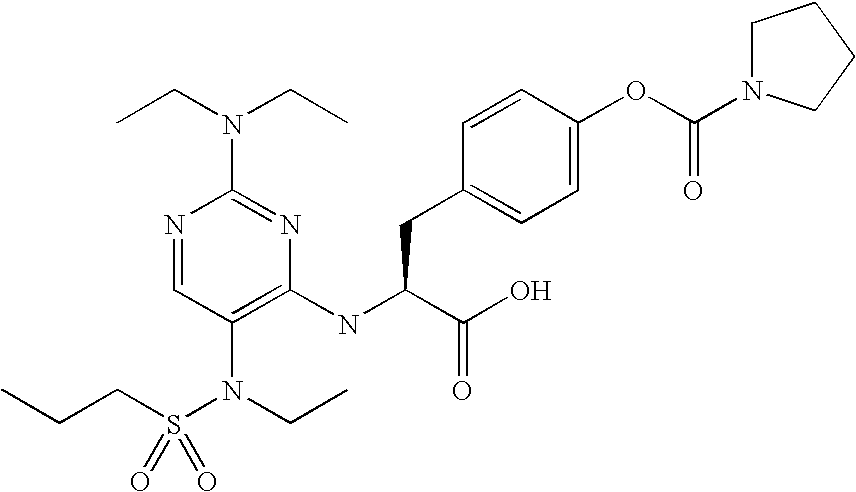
N1=CC(N(CC)S(CCC)(=O)=O)=C(NC(C(O)=O)CC2=CC=C(OC(=O)N3CCCC3)C=C2)N=C1N(CC)CC
